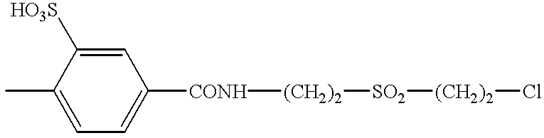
C1=C([HO3S])C(C)=CC=C1[CONH][(CH2)2][SO2][(CH2)2]Cl
